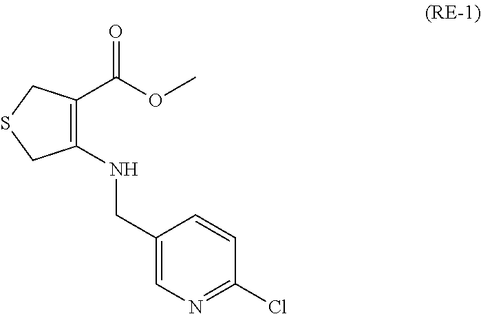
C1(NCC2=CN=C(Cl)C=C2)=C(C(OC)=O)CSC1
